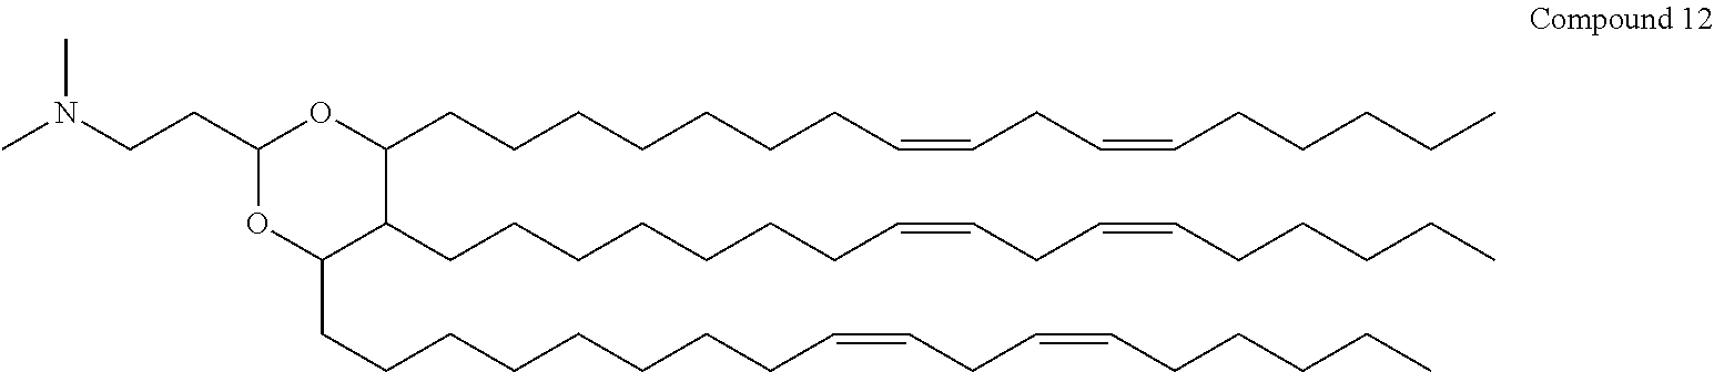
C1(CCN(C)C)OC(CCCCCCCCC=CCC=CCCCCC)C(CCCCCCCC=CCC=CCCCCC)C(CCCCCCCC=CCC=CCCCCC)O1
